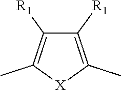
[X]1C(C)=C([R1])C([R1])=C1C
